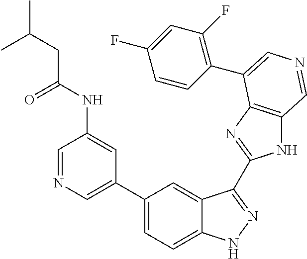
C1(C2=CN=CC(NC(CC(C)C)=O)=C2)=CC=C2C(=C1)C(C1=NC3=C(N1)C=NC=C3C1=C(F)C=C(F)C=C1)=NN2
